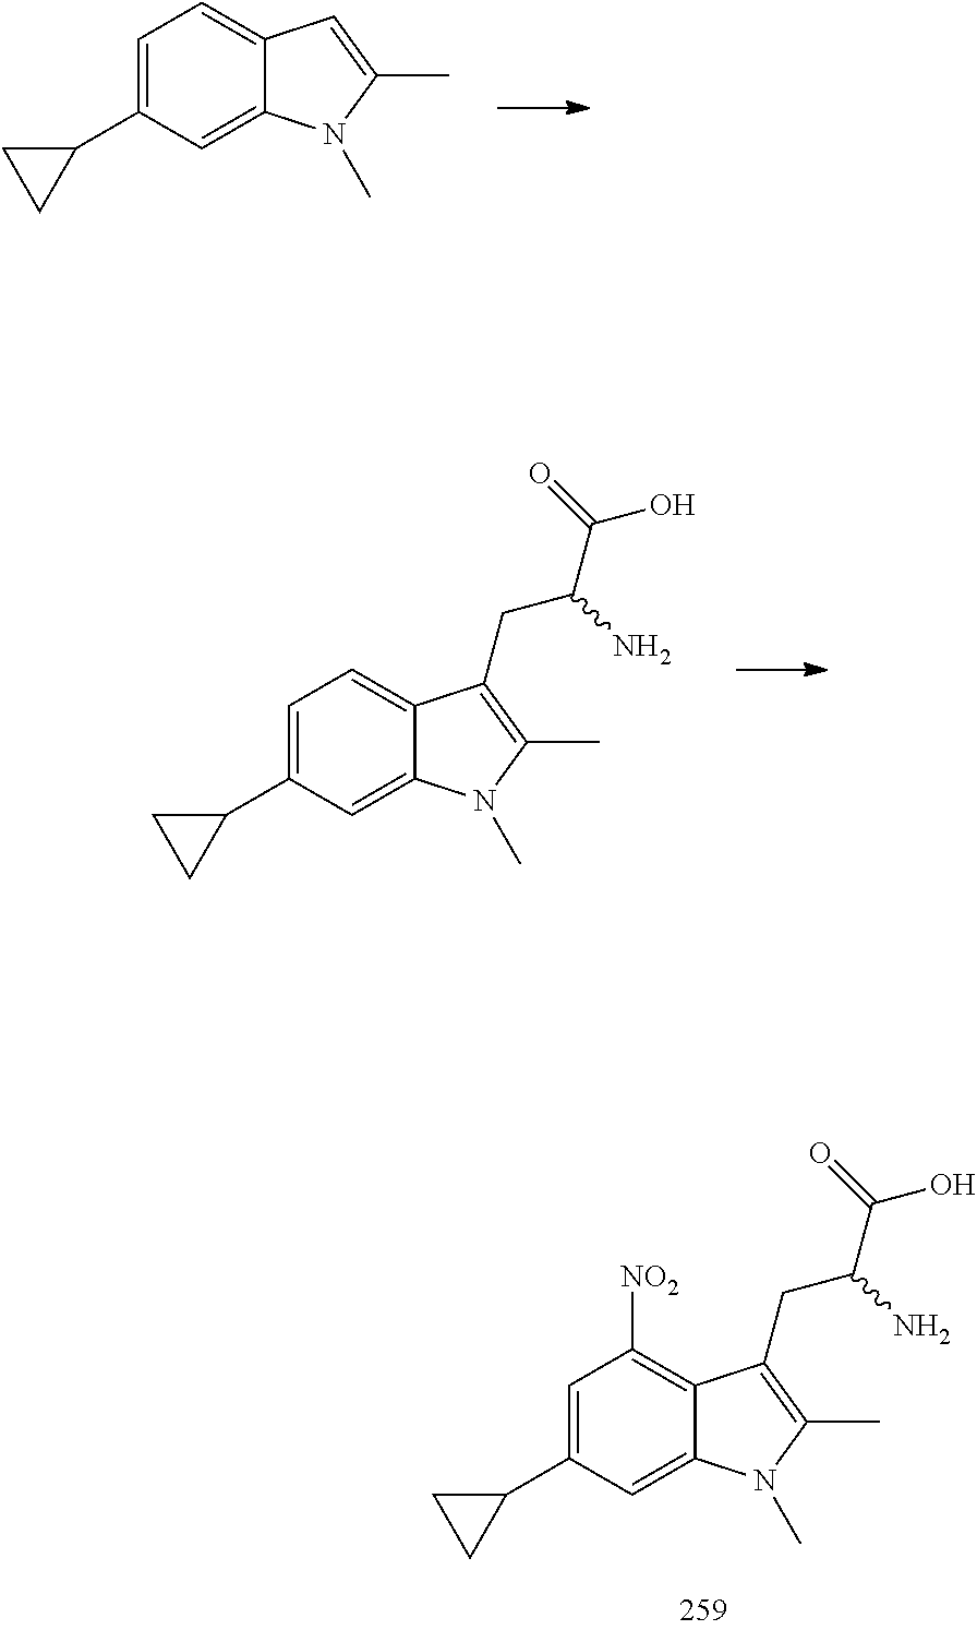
C1=C2C(=CC=C1C1CC1)C=C(C)N2C.C1=C2C(=CC=C1C1CC1)C(CC(C(O)=O)N)=C(C)N2C.C1=C2C(=C([NO2])C=C1C1CC1)C(CC(C(O)=O)N)=C(C)N2C
